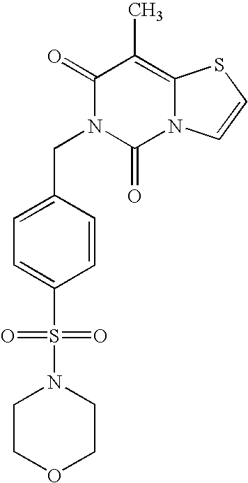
C1(=O)N(CC2=CC=C(S(N3CCOCC3)(=O)=O)C=C2)C(=O)N2C(=C1C)SC=C2
